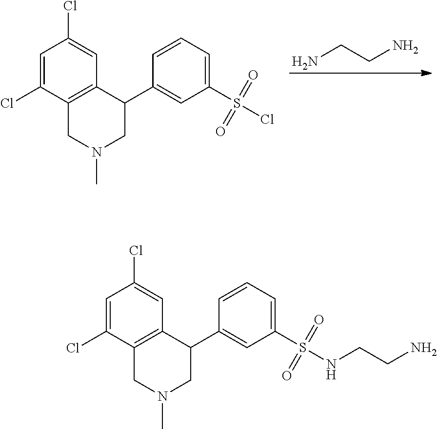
NCCN.C1=C(Cl)C2=C(C=C1Cl)C(C1=CC(S(Cl)(=O)=O)=CC=C1)CN(C)C2.C1=C(Cl)C2=C(C=C1Cl)C(C1=CC(S(NCCN)(=O)=O)=CC=C1)CN(C)C2
